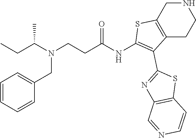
N1CC2=C(CC1)C(C1=NC3=C(S1)C=CN=C3)=C(NC(=O)CCN(CC1=CC=CC=C1)C(C)CC)S2
